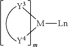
[M]([Ln])([Y4])[Y3]
